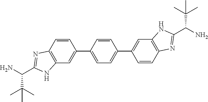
C(N)(C(C)(C)C)C1=NC2=C(C=C(C3=CC=C(C4=CC5=C(C=C4)N=C(C(N)C(C)(C)C)N5)C=C3)C=C2)N1
